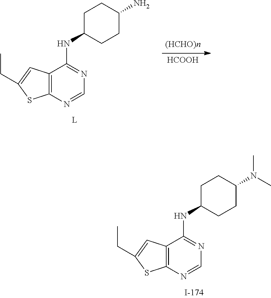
[HCOOH].C12=C(N=CN=C1NC1CCC(N)CC1)SC(CC)=C2.C12=C(N=CN=C1NC1CCC(N(C)C)CC1)SC(CC)=C2
